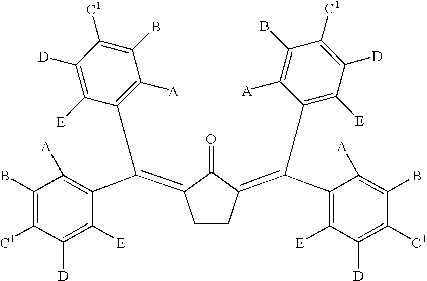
C1CC(=C(C2=C([E])C([D])=C([C1])C(B)=C2[A])C2=C([E])C([D])=C([C1])C(B)=C2[A])C(=O)C1=C(C1=C([A])C(B)=C([C1])C([D])=C1[E])C1=C([A])C(B)=C([C1])C([D])=C1[E]
